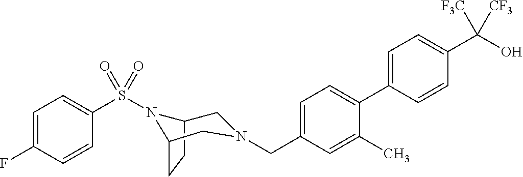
C1=C(C2=CC=C(CN3CC4CCC(N4S(C4=CC=C(F)C=C4)(=O)=O)C3)C=C2C)C=CC(C(O)([F3C])[CF3])=C1
